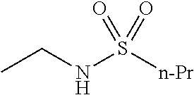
CCNS([n-Pr])(=O)=O
